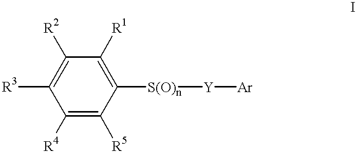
C1([R4])=C([R5])C([S(O)n][Y][Ar])=C([R1])C([R2])=C1[R3]
